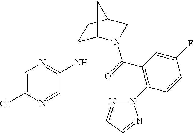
C1=C(Cl)N=CC(NC2C3N(C(=O)C4=C(N5N=CC=N5)C=CC(F)=C4)CC(C2)C3)=N1
